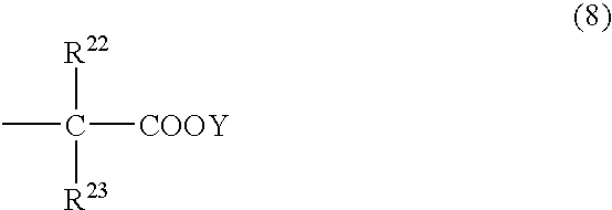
CC([R22])([R23])[COOY]
